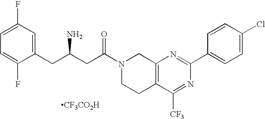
C1(CC(CC(N2CCC3=C(C2)N=C(C2=CC=C(Cl)C=C2)N=C3[CF3])=O)N)=CC(F)=CC=C1F.[CF3CO2H]
